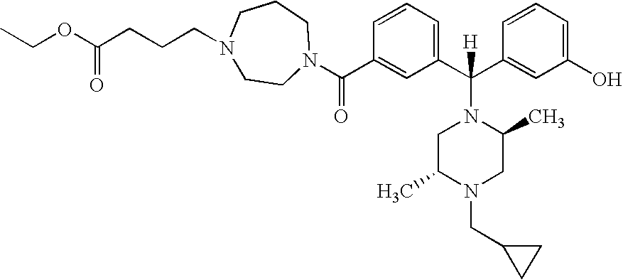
C1=CC=C(C(C2=CC(O)=CC=C2)([H])N2CC(C)N(CC3CC3)CC2C)C=C1C(=O)N1CCN(CCCC(OCC)=O)CCC1
